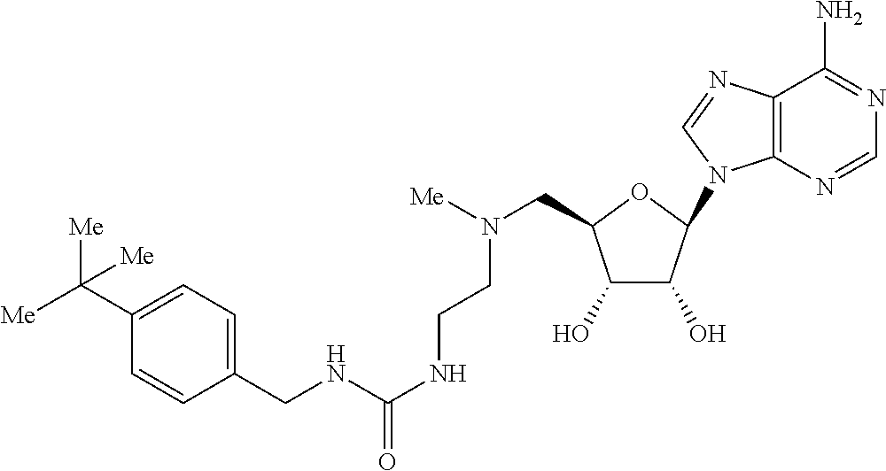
C12=C(N=CN1C1C(O)C(O)C(CN([Me])CCNC(NCC3=CC=C(C([Me])([Me])[Me])C=C3)=O)O1)C(N)=NC=N2
